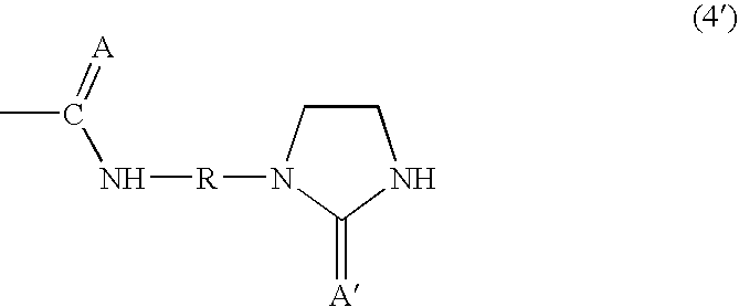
C1CN([R]NC(C)=[A])C(=[A])N1
